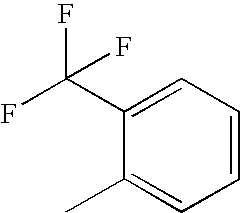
C1(C)=CC=CC=C1C(F)(F)F
